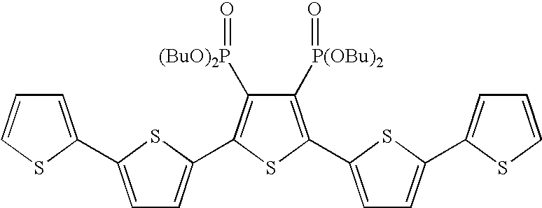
C1([P(OBu)2]=O)=C(C2=CC=C(C3=CC=CS3)S2)SC(C2=CC=C(C3=CC=CS3)S2)=C1[(BuO)2P]=O
